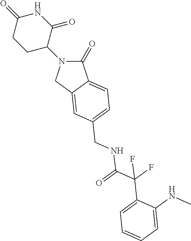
C1(=O)N(C2CCC(=O)NC2=O)CC2=CC(CNC(=O)C(F)(F)C3=CC=CC=C3NC)=CC=C12
